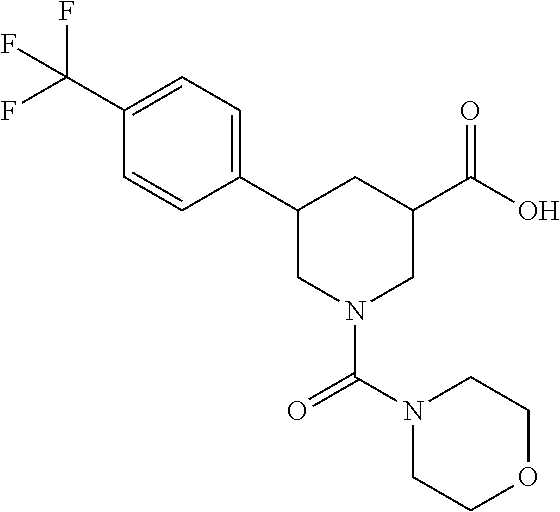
C1(C2CN(C(N3CCOCC3)=O)CC(C(O)=O)C2)=CC=C(C(F)(F)F)C=C1
